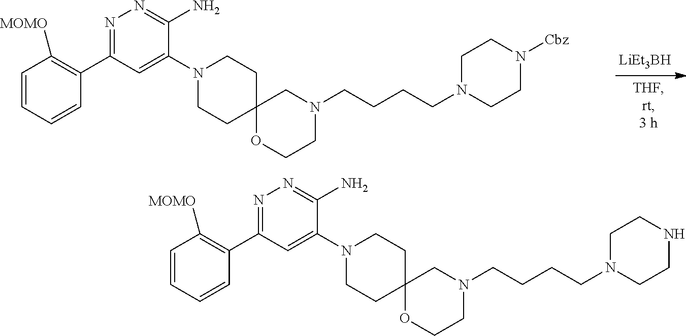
C1=CC=CC(C2=NN=C(N)C(N3CCC4(CC3)OCCN(CCCCN3CCN([Cbz])CC3)C4)=C2)=C1[MOMO].C1=CC=CC(C2=NN=C(N)C(N3CCC4(CC3)OCCN(CCCCN3CCNCC3)C4)=C2)=C1[MOMO]
